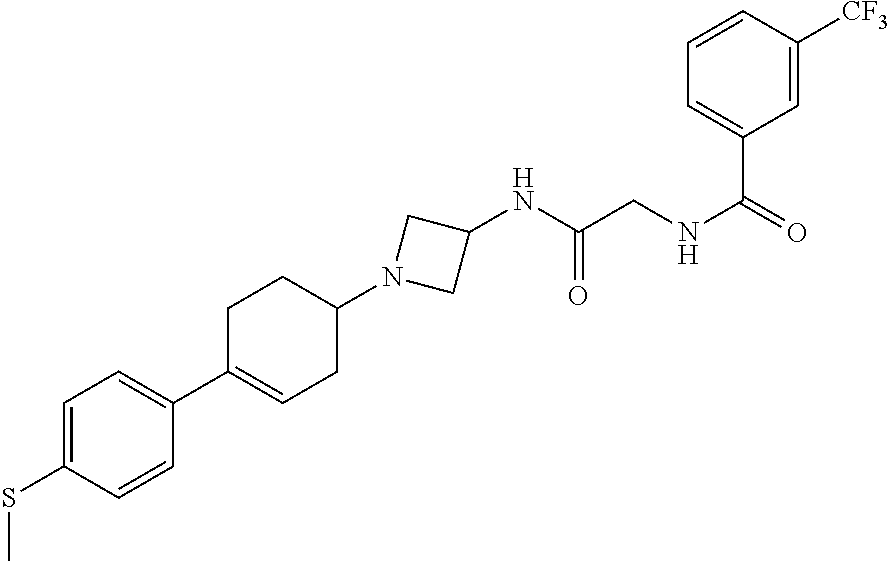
C1(N2CC(NC(CNC(=O)C3=CC=CC([CF3])=C3)=O)C2)CCC(C2=CC=C(SC)C=C2)=CC1
